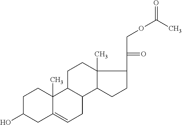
C1C(O)CC2=CCC3C(C2(C)C1)CCC1(C)C3CCC1C(=O)COC(=O)C
